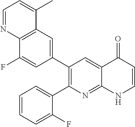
C12=C(C=C(C3=C(C4=CC=CC=C4F)N=C4C(=C3)C(=O)C=CN4)C=C1F)C(C)=CC=N2
